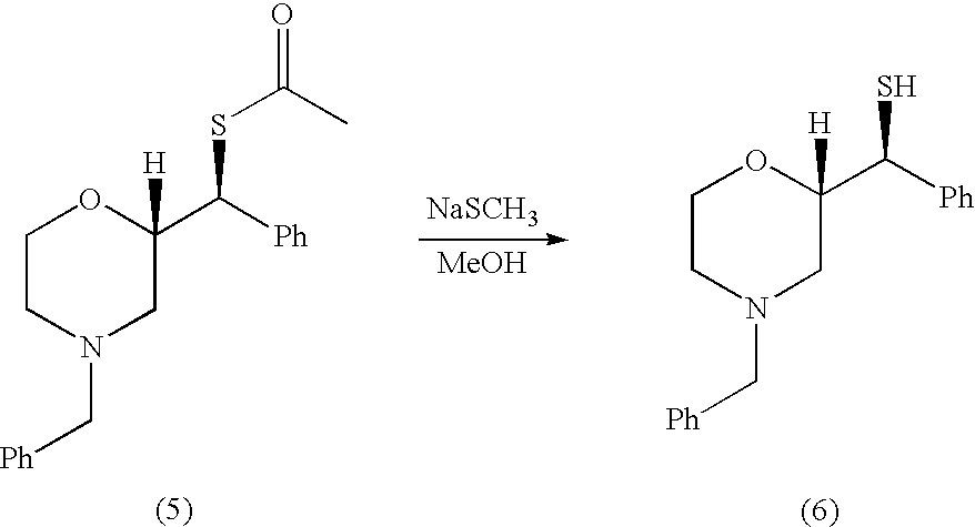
C1CN(C[Ph])CC([H])(C([Ph])S)O1.C1CN(C[Ph])CC([H])(C([Ph])SC(C)=O)O1.[NaSCH3].[MeOH]
